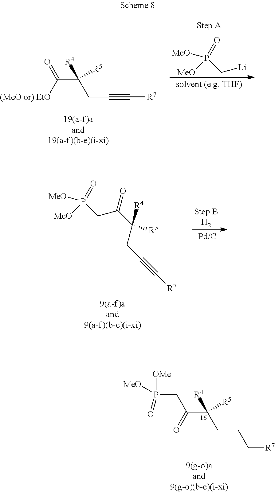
P(C[Li])([MeO])([MeO])=O.C(C(CC#C[R7])([R5])[R4])([(MeO or) EtO])=O.P(CC(C(CC#C[R7])([R4])[R5])=O)([MeO])([MeO])=O.P(CC(C(CCC[R7])([R4])[R5])=O)([OMe])(=O)[MeO]
